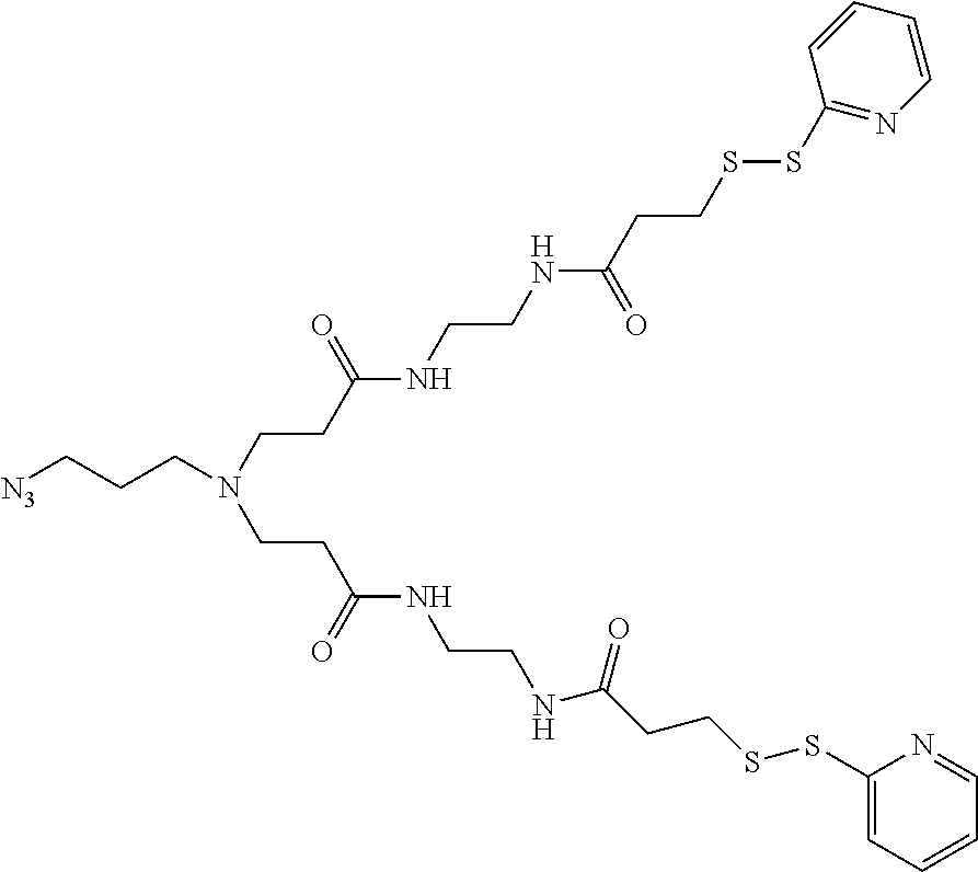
C1(SSCCC(NCCNC(CCN(CCC[N3])CCC(NCCNC(CCSSC2=CC=CC=N2)=O)=O)=O)=O)=NC=CC=C1
